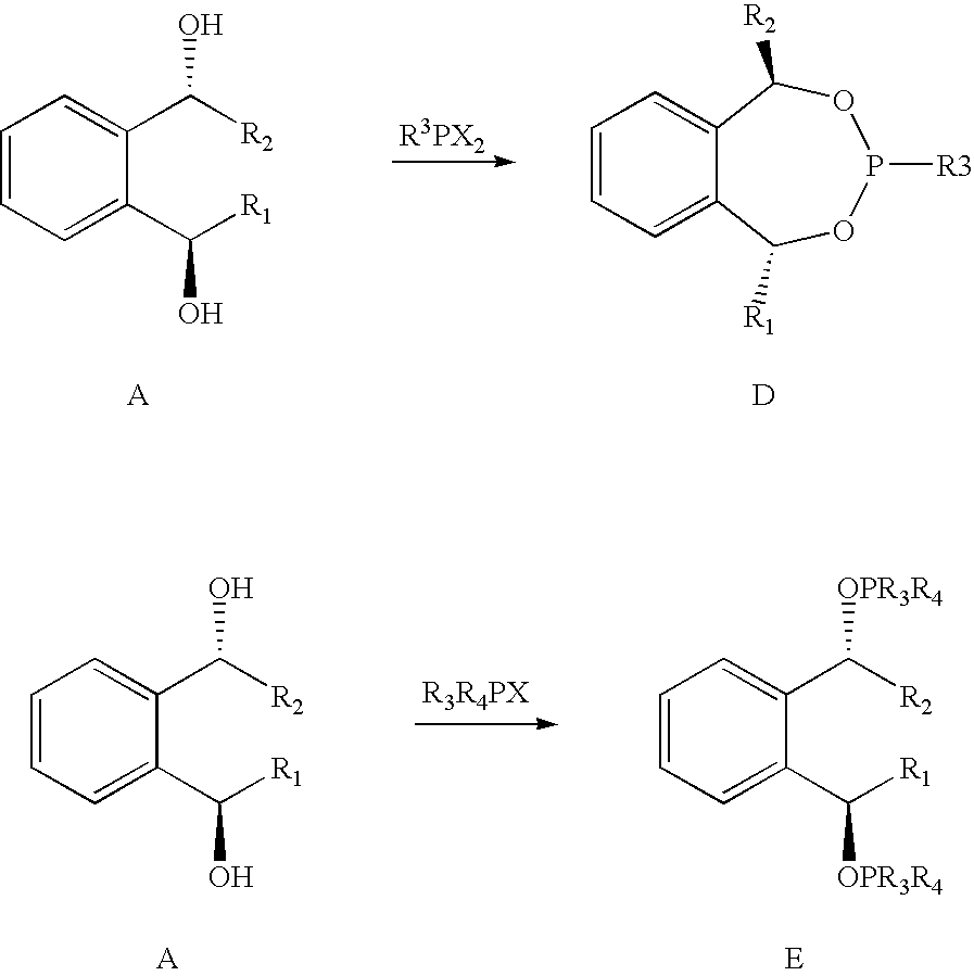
C1=CC=C(C([R1])O)C(C([R2])O)=C1.[R3PX2].C1=CC=C2C(=C1)C([R2])OP([R3])OC2[R1].[D].C1=CC=C(C([R1])O)C(C([R2])O)=C1.C1=CC=C(C([R1])[OPR3R4])C(C([R2])[OPR3R4])=C1
